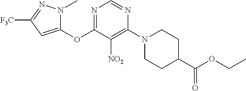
C1(OC2=NC=NC(N3CCC(C(OCC)=O)CC3)=C2[NO2])=CC([F3C])=NN1C
